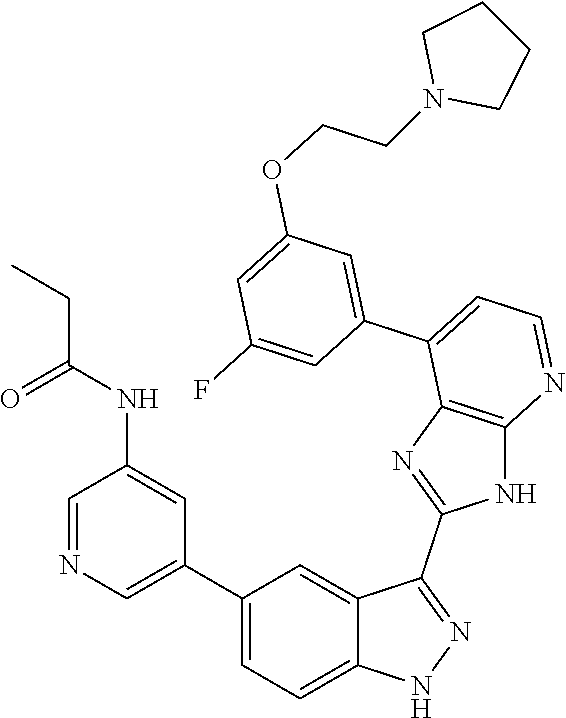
C1=NC=C(C2=CC=C3C(=C2)C(C2=NC4=C(N2)N=CC=C4C2=CC(OCCN4CCCC4)=CC(F)=C2)=NN3)C=C1NC(=O)CC
